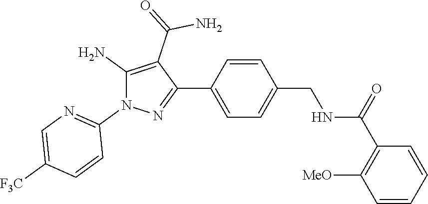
C1=CC(C2=NN(C3=NC=C([F3C])C=C3)C(N)=C2C(N)=O)=CC=C1CNC(C1=C([MeO])C=CC=C1)=O
